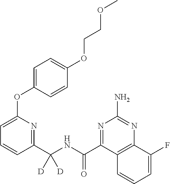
C1=C(OC2=CC=C(OCCOC)C=C2)N=C(C(NC(C2=NC(N)=NC3=C2C=CC=C3F)=O)([D])[D])C=C1
